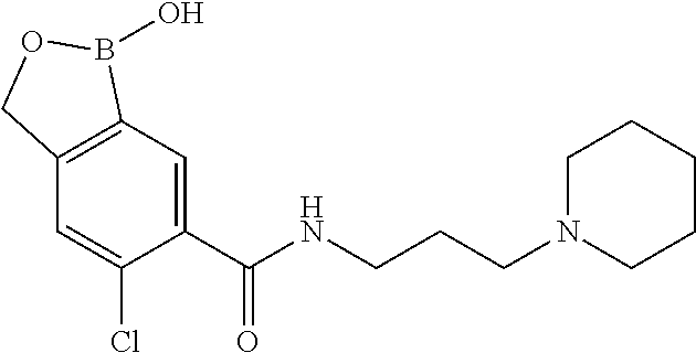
C1=C(C(NCCCN2CCCCC2)=O)C(Cl)=CC2=C1B(O)OC2
